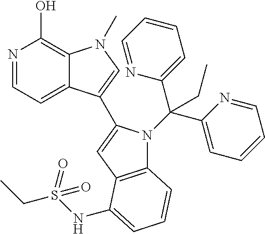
N1=CC=C2C(=C1O)N(C)C=C2C1=CC2=C(N1C(C1=CC=CC=N1)(C1=CC=CC=N1)CC)C=CC=C2NS(CC)(=O)=O
